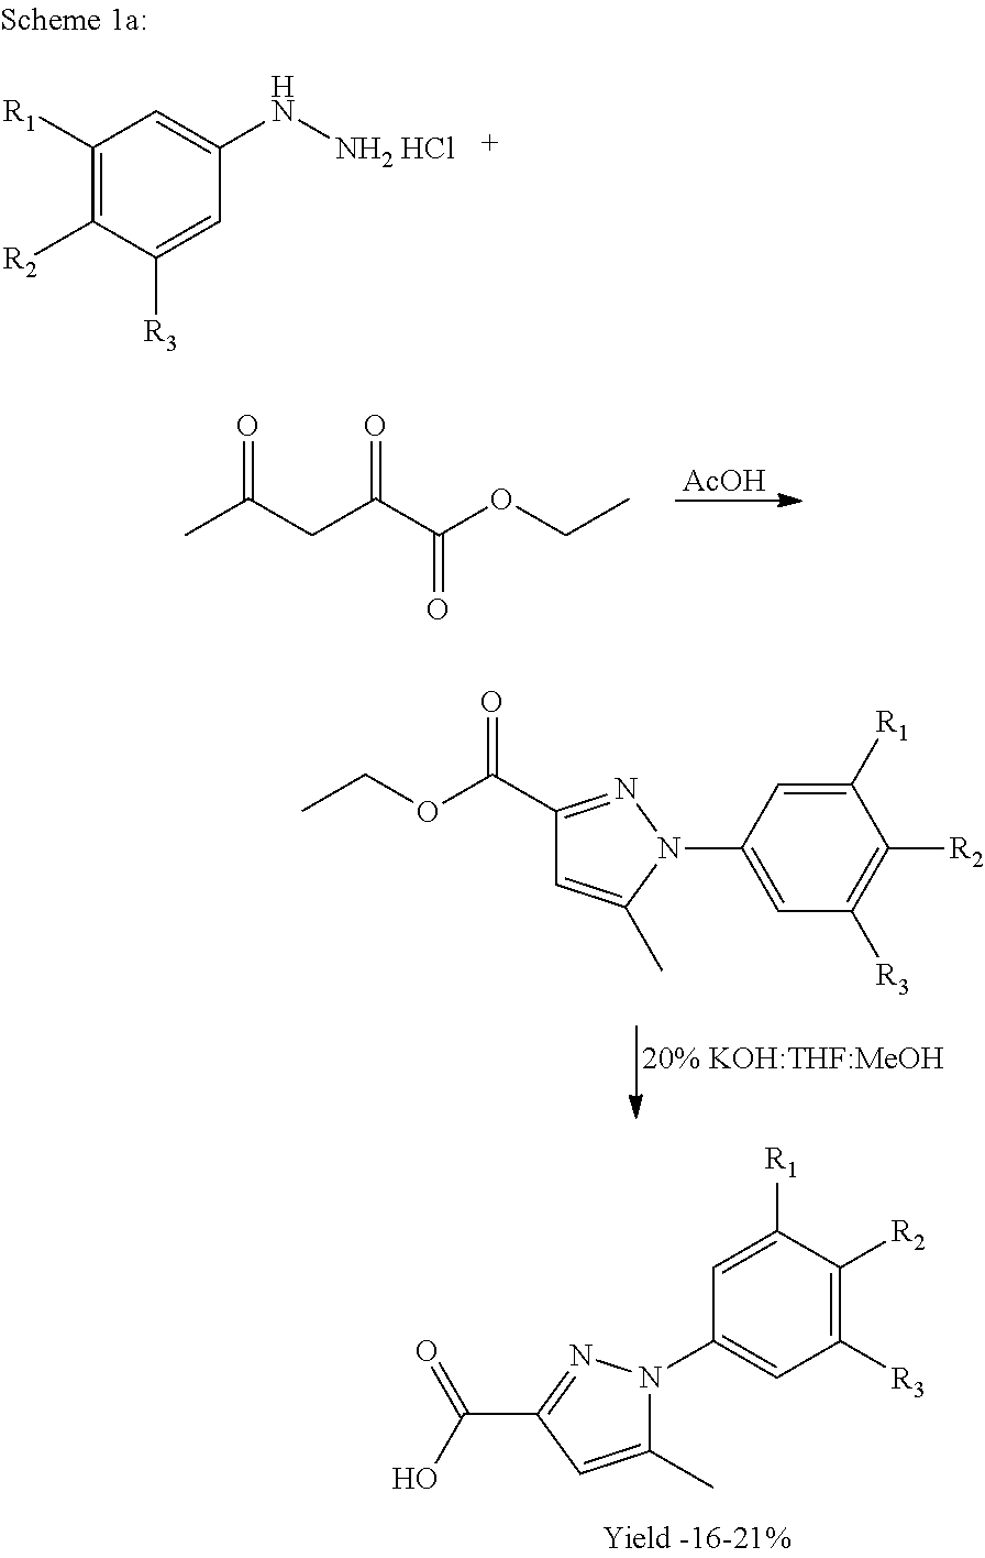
[AcOH].CC(CC(C(OCC)=O)=O)=O.C1([R1])=C([R2])C([R3])=CC(N[NH2 HCl])=C1.C1(C(OCC)=O)=NN(C2=CC([R3])=C([R2])C([R1])=C2)C(C)=C1.N1(C2=CC([R3])=C([R2])C([R1])=C2)C(C)=CC(C(=O)O)=N1
